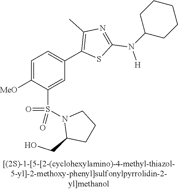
C1=C([MeO])C(S(N2C(CO)CCC2)(=O)=O)=CC(C2=C(C)N=C(N([H])C3CCCCC3)S2)=C1
